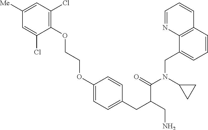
C1(OCCOC2=CC=C(CC(C(N(C3CC3)CC3=CC=CC4=C3N=CC=C4)=O)CN)C=C2)=C(Cl)C=C([Me])C=C1Cl
